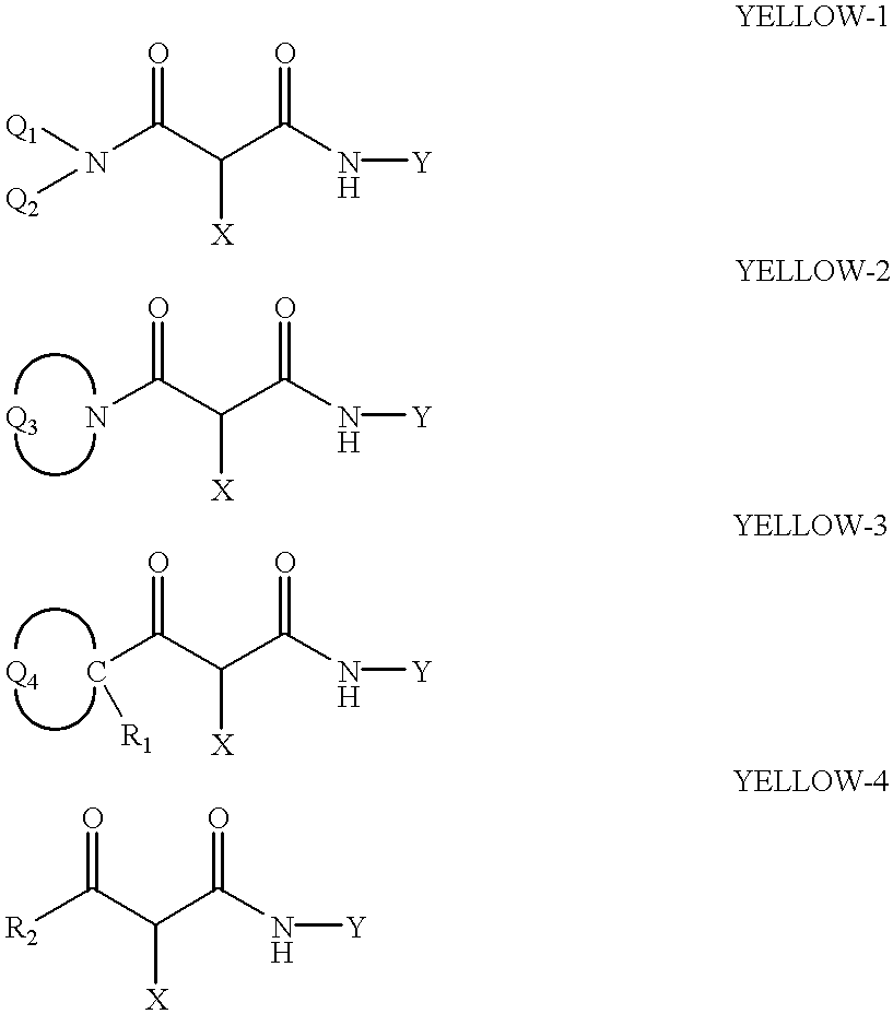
N(C(C(C(N[Y])=O)[X])=O)([Q1])[Q2].NC(C(C(N[Y])=O)[X])=O.[Q3].C(C(C(C(N[Y])=O)[X])=O)[R1].[Q4].[R2]C(C(C(N[Y])=O)[X])=O
